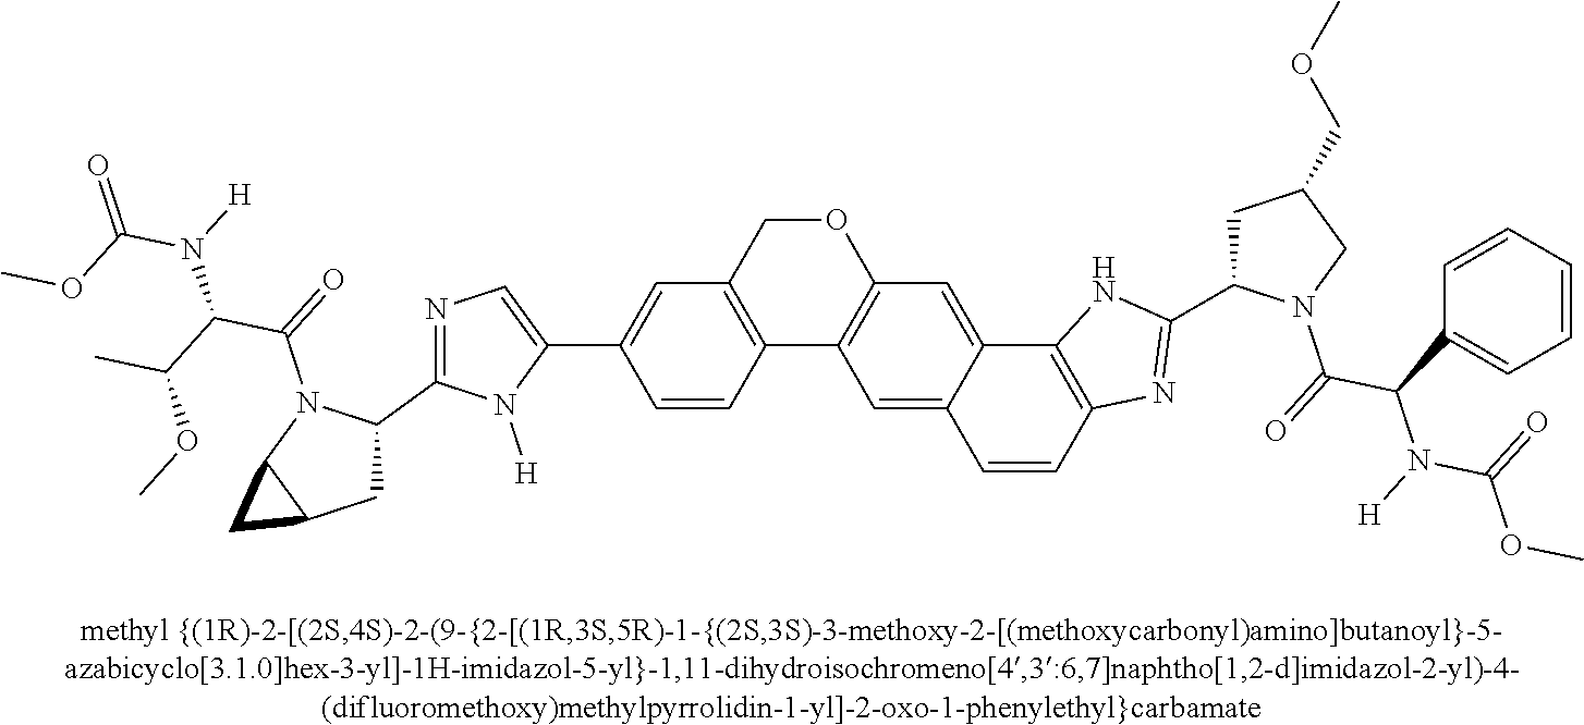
C12=C(C=C(C3=CN=C(C4N(C(=O)C(C(C)OC)N(C(OC)=O)[H])C5C(C4)C5)N3[H])C=C1)COC1=C2C=C2C(=C1)C1=C(C=C2)N=C(C2CC(COC)CN2C(C(N(C(=O)OC)[H])C2=CC=CC=C2)=O)N1
